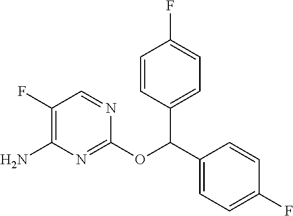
C1(OC(C2=CC=C(F)C=C2)C2=CC=C(F)C=C2)=NC(N)=C(F)C=N1
